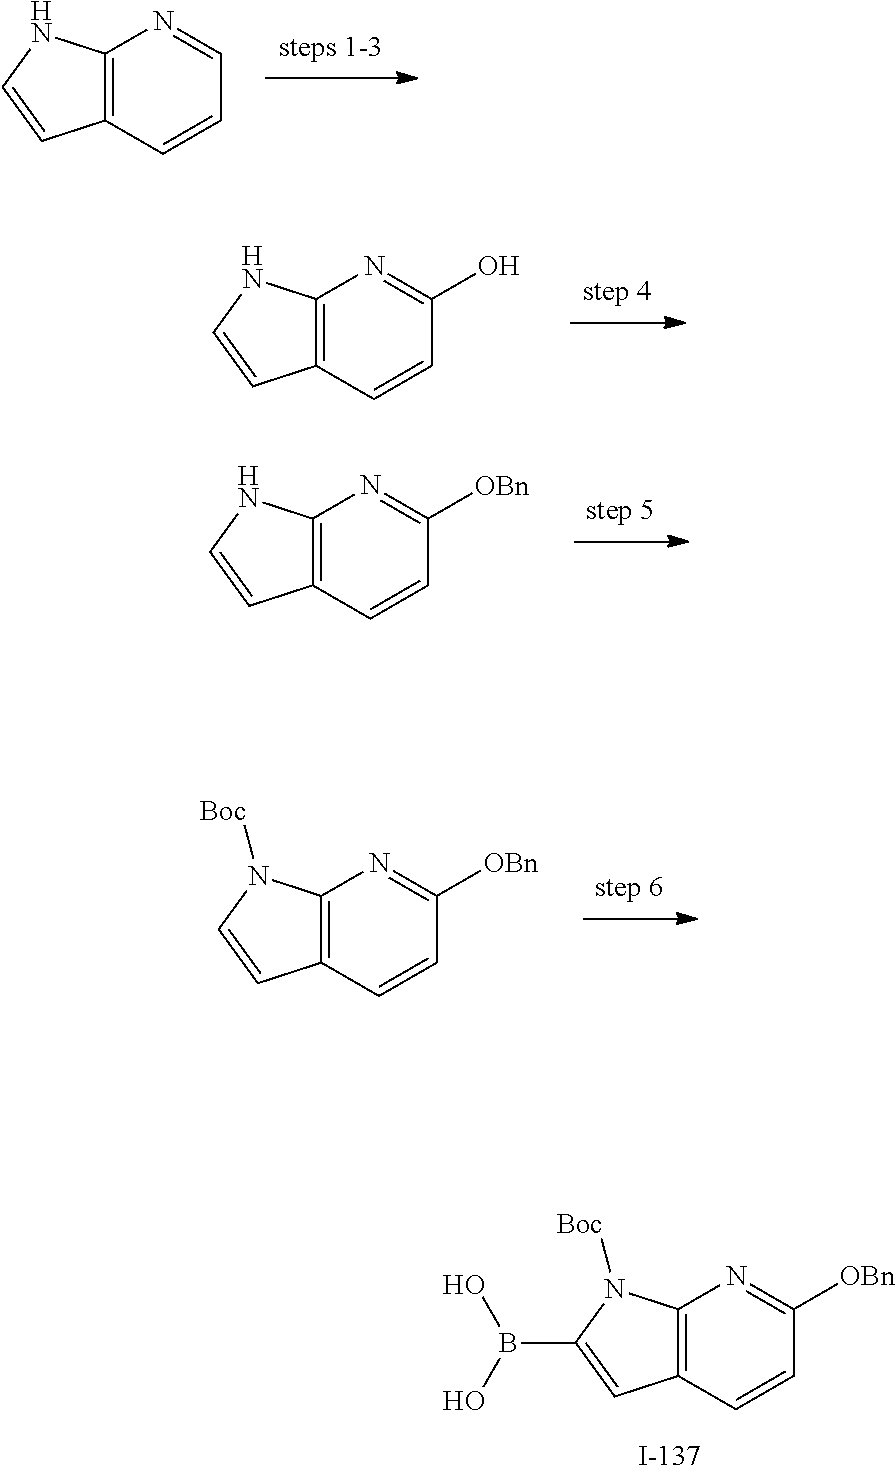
C1=CC2=C(N=CC=C2)N1.B(C1=CC2=C(N=C([OBn])C=C2)N1[Boc])(O)O.C1=CC2=C(N=C(O)C=C2)N1.C1=CC2=C(N=C([OBn])C=C2)N1.C1=CC2=C(N=C([OBn])C=C2)N1[Boc]
